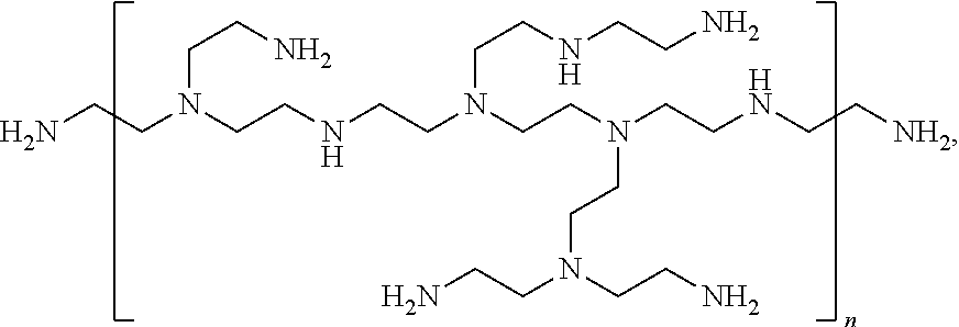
NCCN(CCNCCN(CCN(CCNCC[NH2])CCN(CCN)CCN)CCNCCN)CCN
